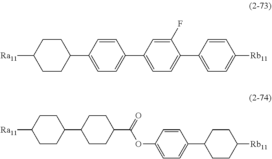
C1CC(C2=CC=C(C3=CC=C(C4=CC=C([Rb11])C=C4)C(F)=C3)C=C2)CCC1[Ra11].C1CC(C2CCC(C(OC3=CC=C(C4CCC([Rb11])CC4)C=C3)=O)CC2)CCC1[Ra11]
